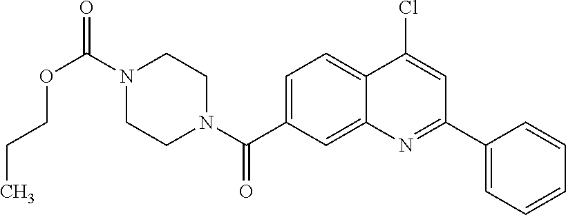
N1(C(OCCC)=O)CCN(C(=O)C2=CC=C3C(=C2)N=C(C2=CC=CC=C2)C=C3Cl)CC1
